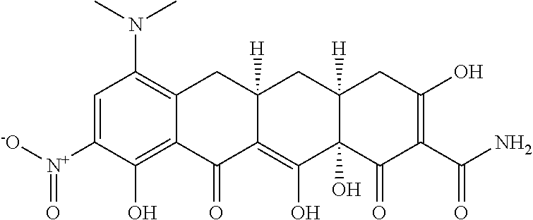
C1=C([N+]([-O])=O)C(O)=C2C(=C1N(C)C)CC1([H])C(=C(O)C3(O)C([H])(C1)CC(O)=C(C(N)=O)C3=O)C2=O
